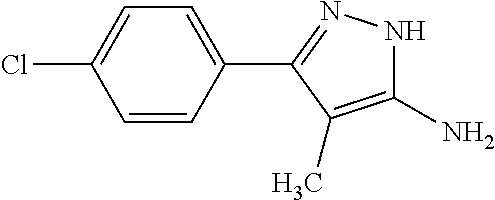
C1(N)=C(C)C(C2=CC=C(Cl)C=C2)=NN1
